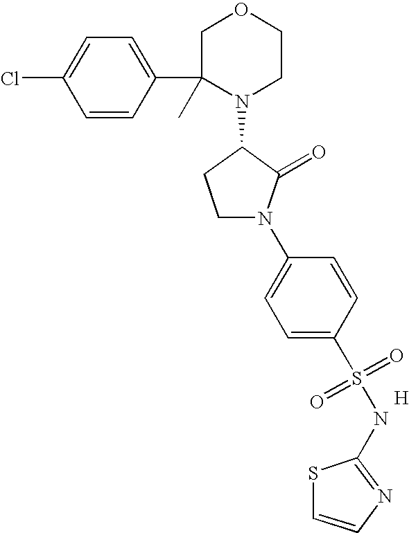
C1(Cl)=CC=C(C2(C)N(C3CCN(C4=CC=C(S(=O)(=O)NC5=NC=CS5)C=C4)C3=O)CCOC2)C=C1.[H]
